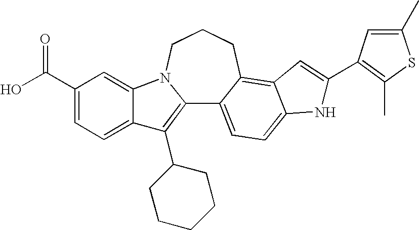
C12=C(C3CCCCC3)C3=CC=C(C(O)=O)C=C3N1CCCC1=C3C(=CC=C21)NC(C1=C(C)SC(C)=C1)=C3
